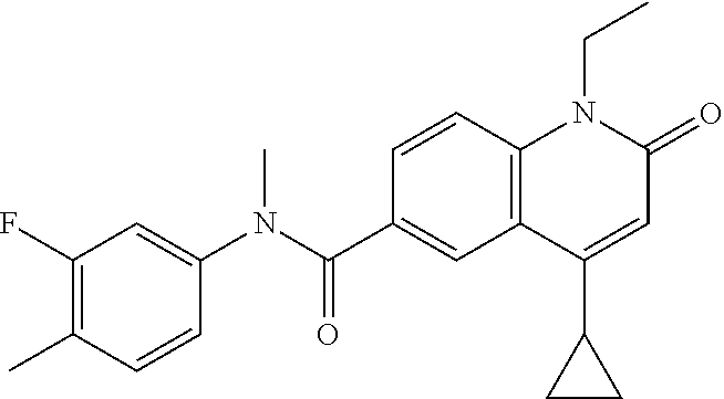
C1(N(C(C2=CC3=C(C=C2)N(CC)C(=O)C=C3C2CC2)=O)C)=CC(F)=C(C)C=C1
